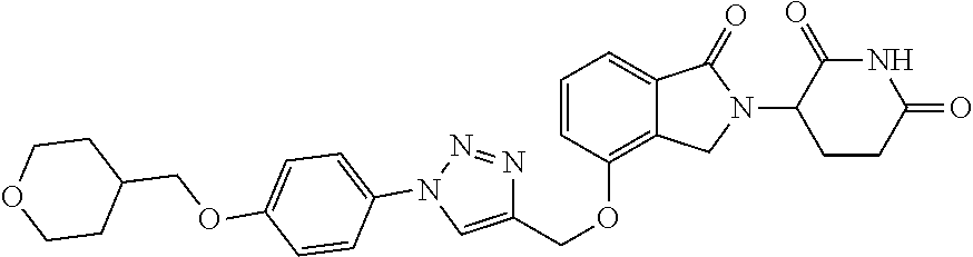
C1=CC(N2N=NC(COC3=C4C(=CC=C3)C(=O)N(C3C(=O)NC(=O)CC3)C4)=C2)=CC=C1OCC1CCOCC1
